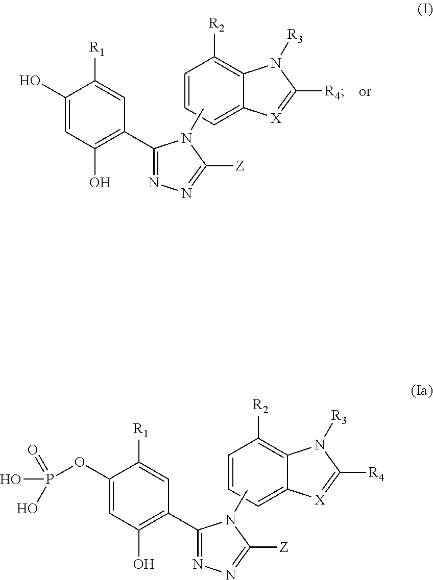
C1=CC=C2C(=C1[R2])N([R3])C([R4])=[X]2.C1(OP(O)(=O)O)=CC(O)=C(C2=NN=C([Z])N2C)C=C1[R1].C1=CC=C2C(=C1[R2])N([R3])C([R4])=[X]2.C1(O)=CC(O)=C(C2=NN=C([Z])N2C)C=C1[R1]
